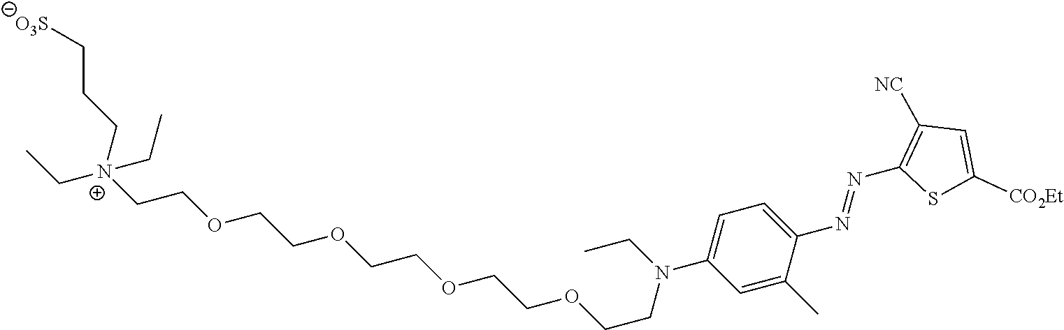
C1=C(C)C(N=NC2=C([NC])C=C([CO2Et])S2)=CC=C1N(CC)CCOCCOCCOCCOCC[N+](CC)(CCC[O3S])CC
